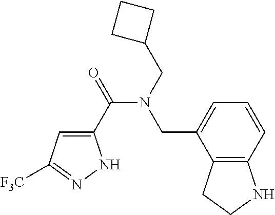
C1(C(=O)N(CC2=CC=CC3=C2CCN3)CC2CCC2)=CC([F3C])=NN1
